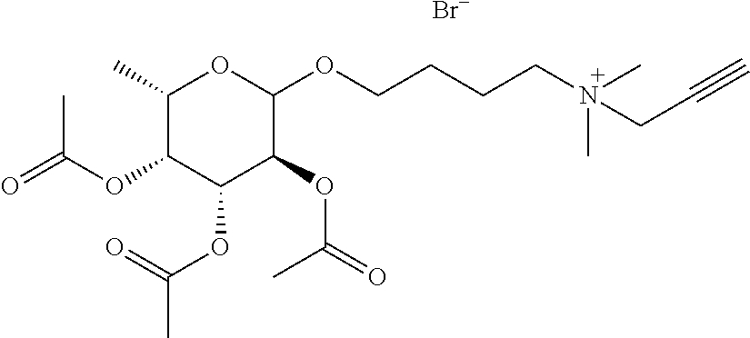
C1(C)C(OC(=O)C)C(OC(=O)C)C(OC(=O)C)C(OCCCCN(C)(CC#C)C)O1.[Br-]
